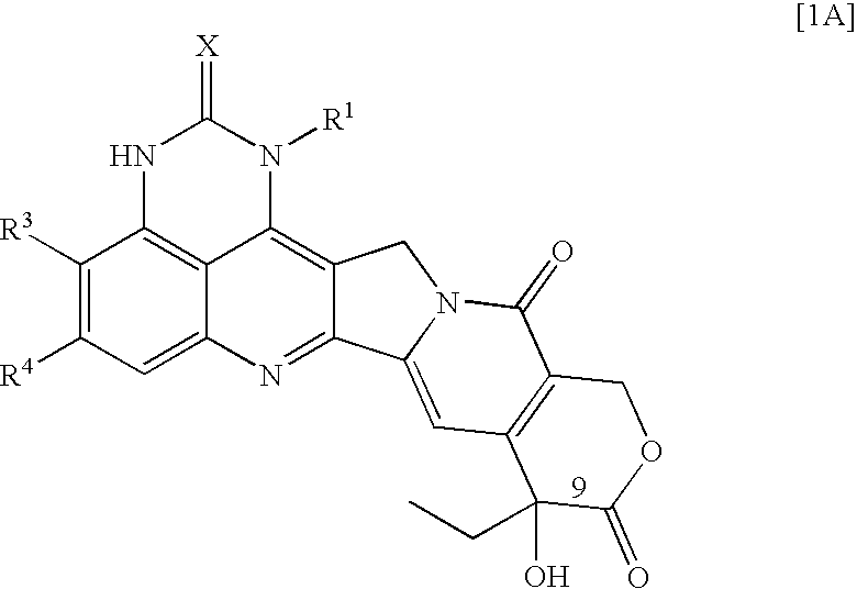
C1([R3])=C([R4])C=C2C3=C1NC(=[X])N([R1])C3=C1C(=N2)C2=CC3=C(C(=O)N2C1)COC(=O)C3(O)CC
